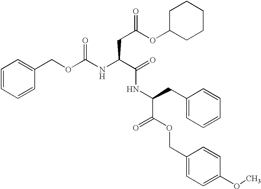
C1=CC=CC(COC(NC(C(=O)NC(C(OCC2=CC=C(OC)C=C2)=O)CC2=CC=CC=C2)CC(=O)OC2CCCCC2)=O)=C1
